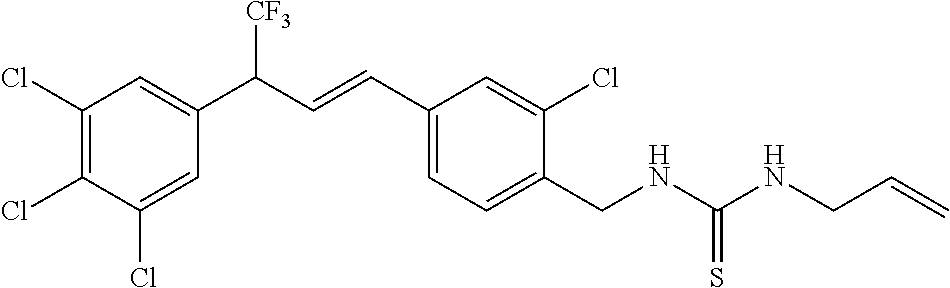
C1(CNC(=S)NCC=C)=CC=C(C=CC(C2=CC(Cl)=C(Cl)C(Cl)=C2)[CF3])C=C1Cl
